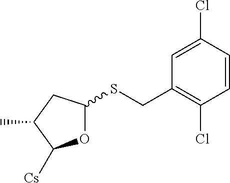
O1C(SCC2=C(Cl)C=CC(Cl)=C2)CC(C)C1[Cs]
